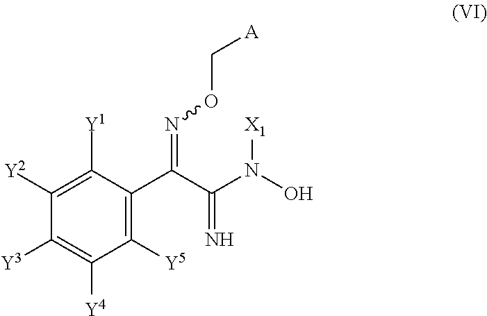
C1([Y1])=C([Y2])C([Y3])=C([Y4])C([Y5])=C1C(=NOC[A])C(=N)N(O)[X1]
